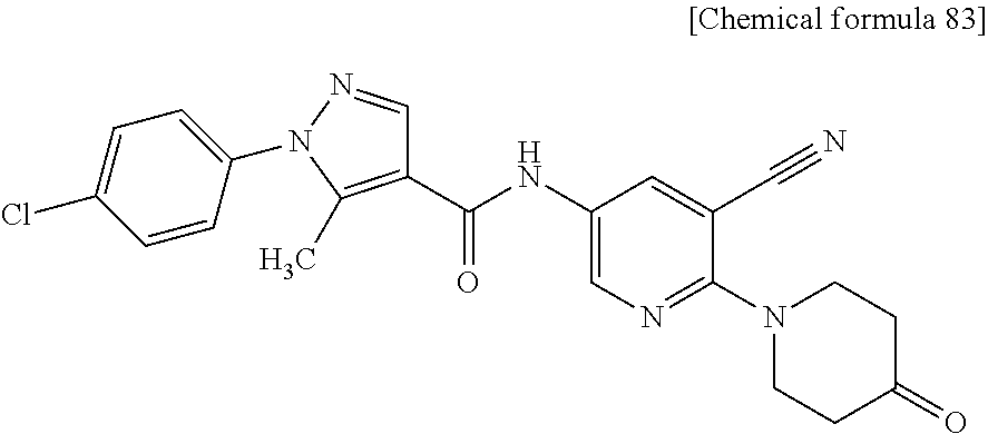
C1(NC(C2=C(C)N(C3=CC=C(Cl)C=C3)N=C2)=O)=CN=C(N2CCC(=O)CC2)C(C#N)=C1
